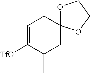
C1=C([TfO])C(C)CC2(C1)OCCO2
